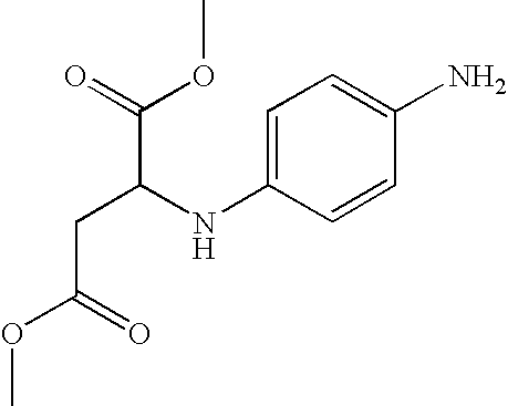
C1=C(NC(C(=O)OC)CC(OC)=O)C=CC(N)=C1
